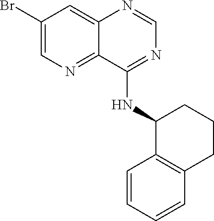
C1(Br)=CN=C2C(=C1)N=CN=C2NC1C2=C(C=CC=C2)CCC1
